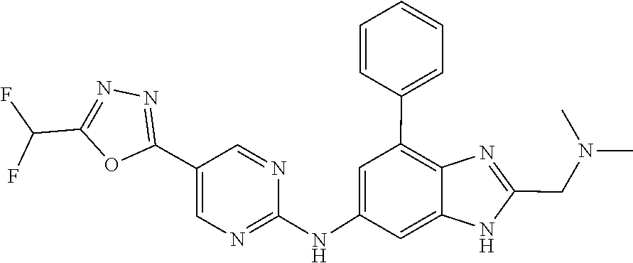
N1=C(CN(C)C)NC2=CC(NC3=NC=C(C4=NN=C(C(F)F)O4)C=N3)=CC(C3=CC=CC=C3)=C12
